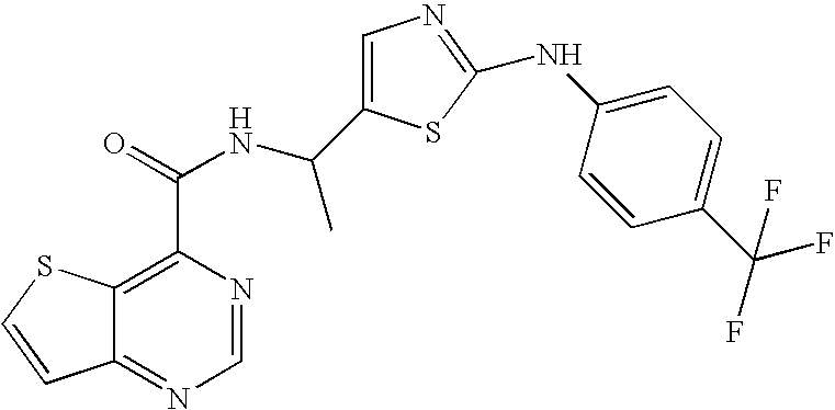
C12=NC=NC(C(=O)NC(C)C3=CN=C(NC4=CC=C(C(F)(F)F)C=C4)S3)=C1SC=C2
